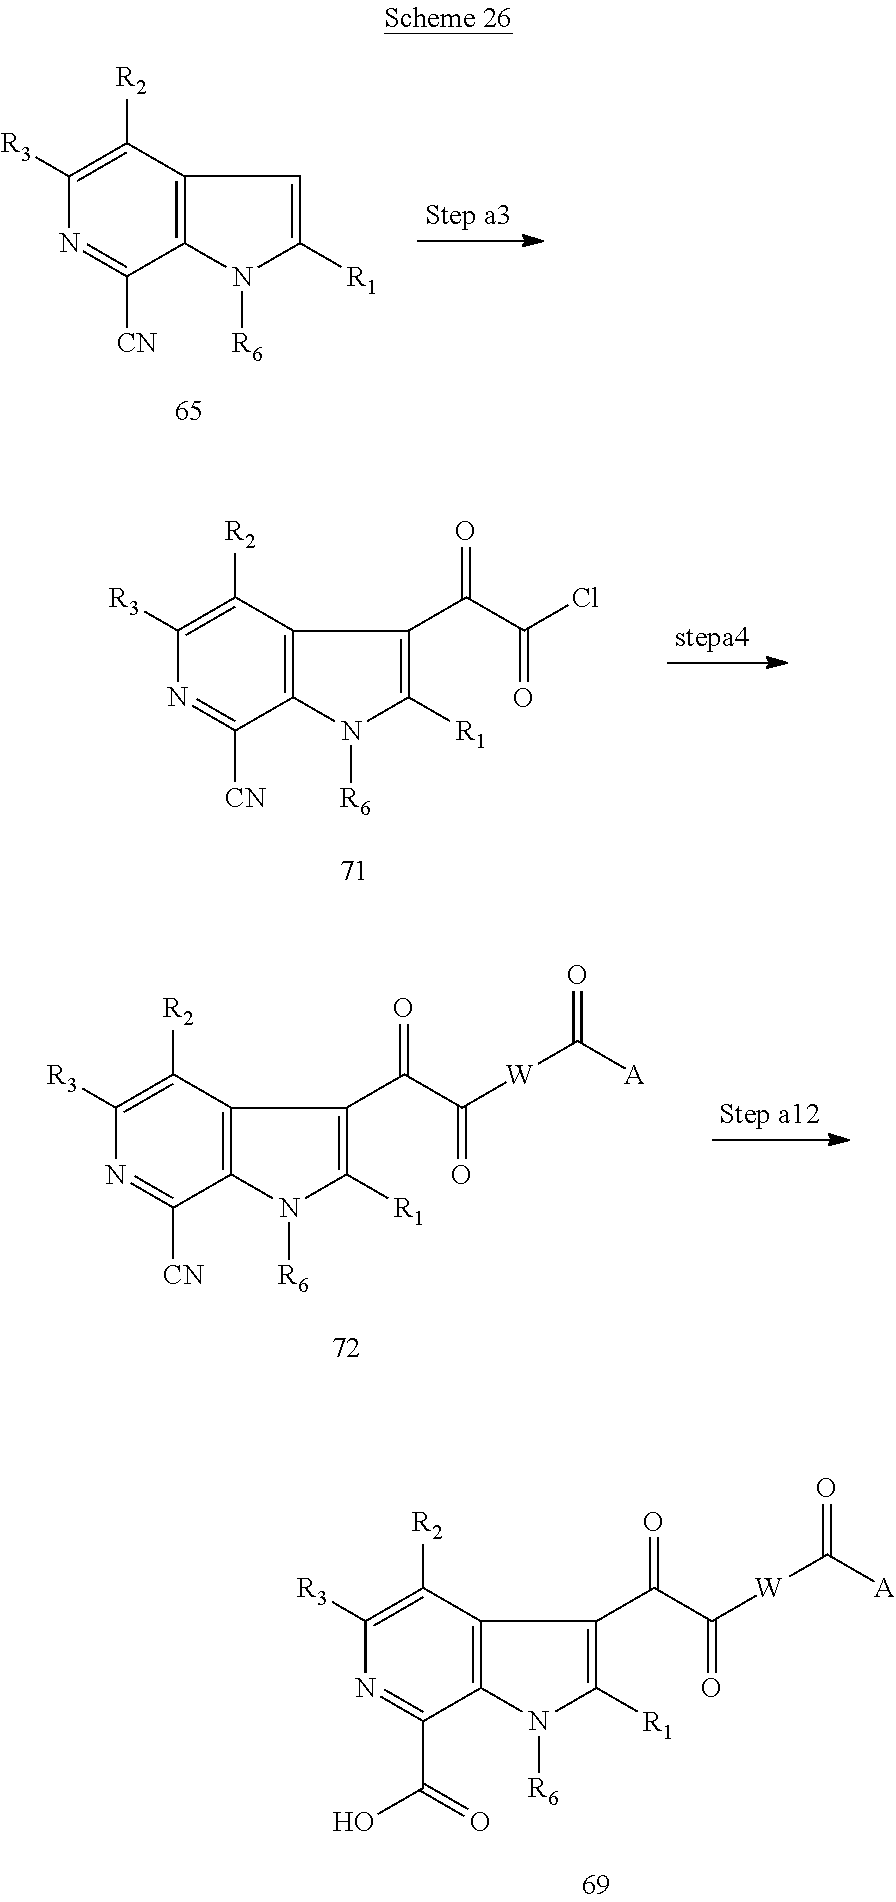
N1([R6])C([R1])=CC2=C1C([CN])=NC([R3])=C2[R2].N1([R6])C([R1])=C(C(C(Cl)=O)=O)C2=C1C([CN])=NC([R3])=C2[R2].N1([R6])C([R1])=C(C(C([W]C([A])=O)=O)=O)C2=C1C([CN])=NC([R3])=C2[R2].N1([R6])C([R1])=C(C(C([W]C([A])=O)=O)=O)C2=C1C(C(=O)O)=NC([R3])=C2[R2]
